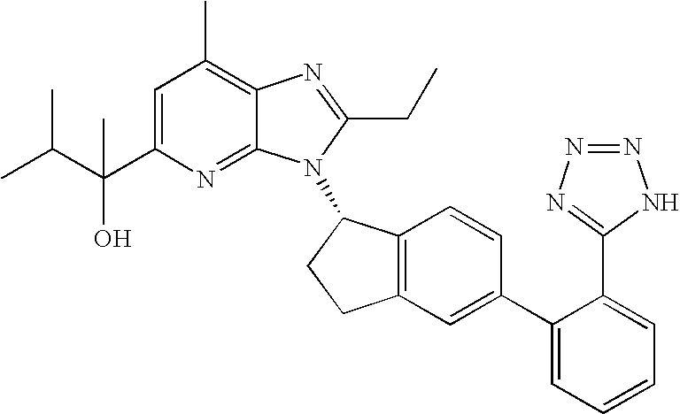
C1=C(C(C(C)C)(O)C)N=C2C(=C1C)N=C(CC)N2C1C2=C(CC1)C=C(C1=CC=CC=C1C1=NN=NN1)C=C2
